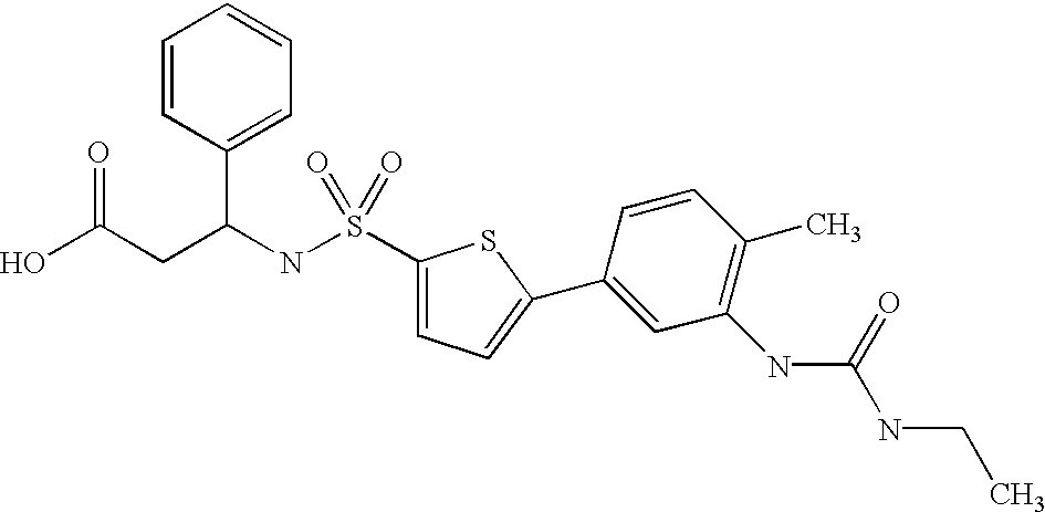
OC(CC(NS(=O)(C1=CC=C(C2=CC(NC(NCC)=O)=C(C)C=C2)S1)=O)C1=CC=CC=C1)=O
